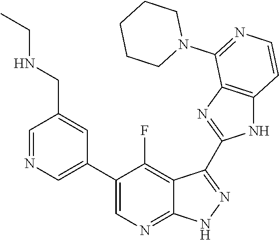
C1=NC=C(C2=CN=C3C(=C2F)C(C2=NC4=C(N2)C=CN=C4N2CCCCC2)=N[N H]3)C=C1CNCC
